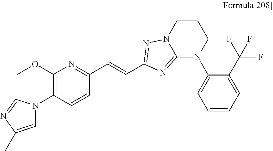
C1=C(C)N=CN1C1=C(OC)N=C(C=CC2=NN3C(=N2)N(C2=CC=CC=C2C(F)(F)F)CCC3)C=C1
